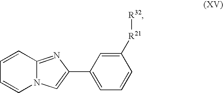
C1=CC=CC2=NC(C3=CC=CC([R21][R32])=C3)=CN12
